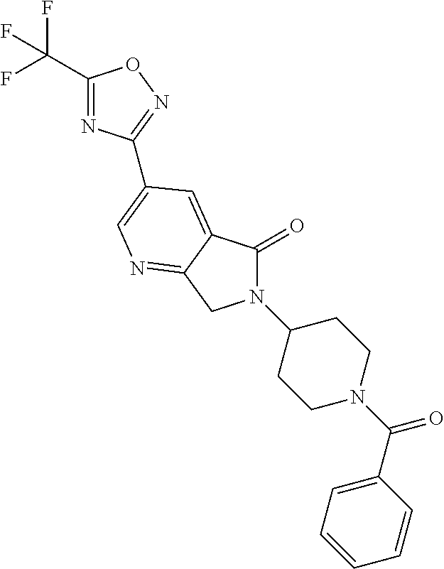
C1(C(F)(F)F)=NC(C2=CN=C3C(=C2)C(=O)N(C2CCN(C(C4=CC=CC=C4)=O)CC2)C3)=NO1
